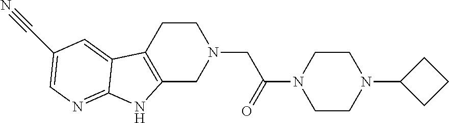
C1CC2=C(CN1CC(N1CCN(C3CCC3)CC1)=O)NC1=NC=C(C#N)C=C21
